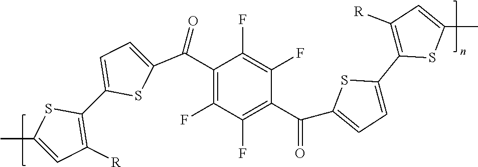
C1(C(=O)C2=CC=C(C3=C([R])C=C(C)S3)S2)=C(F)C(F)=C(C(=O)C2=CC=C(C3=C([R])C=C(C)S3)S2)C(F)=C1F
